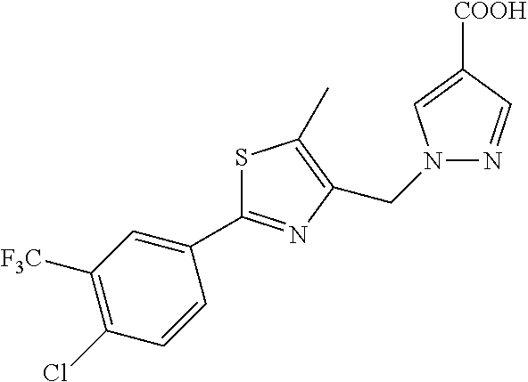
C(C1=C(C)SC(C2=CC([F3C])=C(Cl)C=C2)=N1)N1C=C([COOH])C=N1
